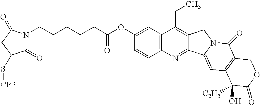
C1=CC2=C(C=C1OC(CCCCCN1C(=O)C(S[CPP])CC1=O)=O)C(CC)=C1C(=N2)C2=CC3=C(C(=O)N2C1)COC(=O)C3([C2H5])O
